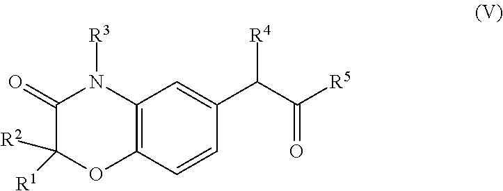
C12=C(C=CC(C([R4])C(=O)[R5])=C1)OC([R2])([R1])C(=O)N2[R3]
